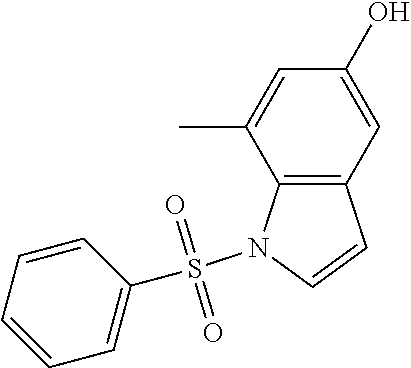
C12=C(C=CN1S(C1=CC=CC=C1)(=O)=O)C=C(O)C=C2C
